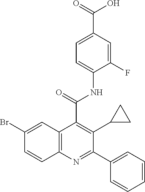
C1=C(C(=O)O)C=C(F)C(NC(C2=C(C3CC3)C(C3=CC=CC=C3)=NC3=C2C=C(Br)C=C3)=O)=C1
